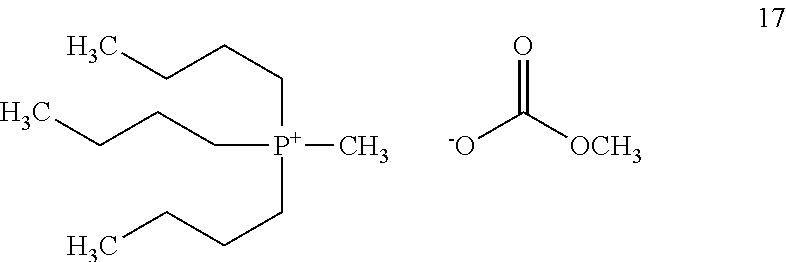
CCCC[P+](CCCC)(C)CCCC.[-O]C([OCH3])=O
